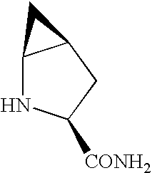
N1C2C(CC1[CONH2])C2
